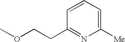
COCCC1=NC([Me])=CC=C1
